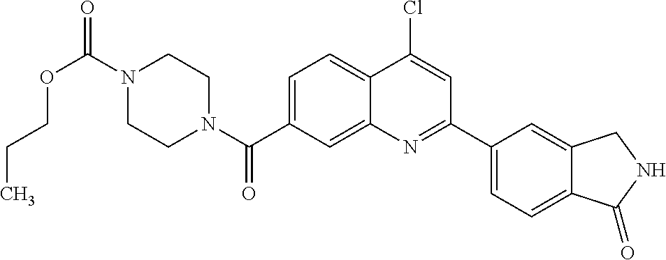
N1(C(OCCC)=O)CCN(C(=O)C2=CC=C3C(=C2)N=C(C2=CC=C4C(=C2)CNC4=O)C=C3Cl)CC1
